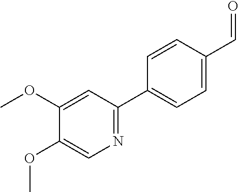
N1=C(C2=CC=C(C=O)C=C2)C=C(OC)C(OC)=C1
